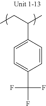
C(CC)(C)C1=CC=C(C(F)(F)F)C=C1
